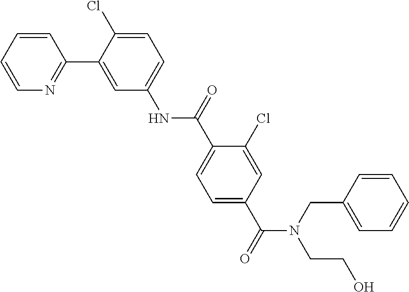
C1=CN=C(C2=CC(NC(C3=CC=C(C(N(CC4=CC=CC=C4)CCO)=O)C=C3Cl)=O)=CC=C2Cl)C=C1
